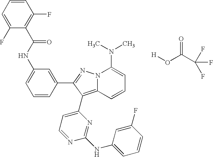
N(C1=CC=CC(C2=NN3C(=C2C2=CC=NC(NC4=CC=CC(F)=C4)=N2)C=CC=C3N(C)C)=C1)C(=O)C1=C(F)C=CC=C1F.[H]OC(C(F)(F)F)=O
